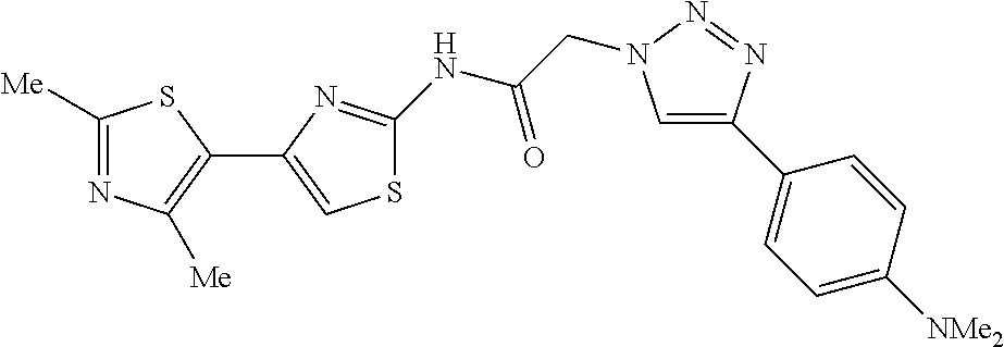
C1([Me])=NC([Me])=C(C2=CSC(NC(CN3C=C(C4=CC=C([NMe2])C=C4)N=N3)=O)=N2)S1
